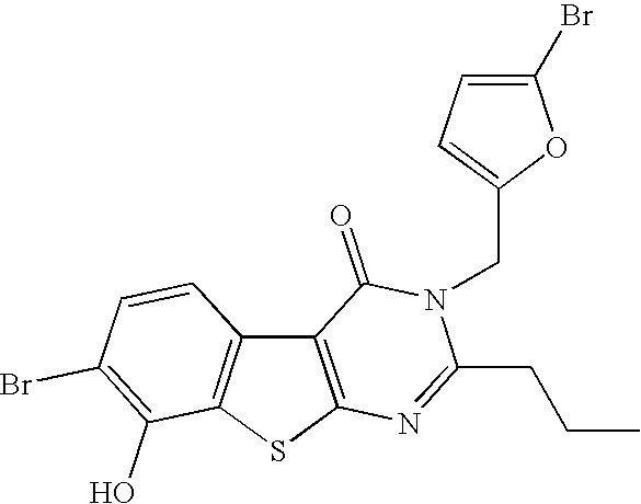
C12=C(SC3=C1C=CC(Br)=C3O)N=C(CCC)N(CC1=CC=C(Br)O1)C2=O
